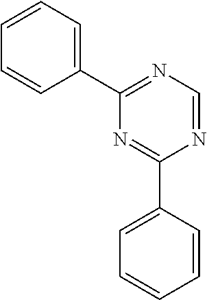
C1=CC=C(C2=NC=NC(C3=CC=CC=C3)=N2)C=C1
